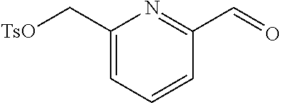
C1(C[TsO])=CC=CC(C=O)=N1
